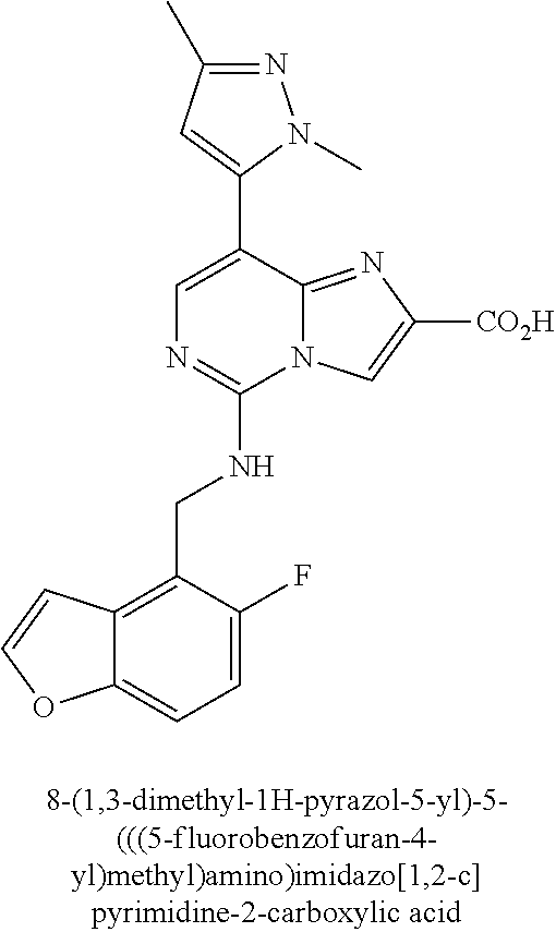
C12=CC=C(F)C(CNC3=NC=C(C4=CC(C)=NN4C)C4=NC([CO2H])=CN34)=C1C=CO2
